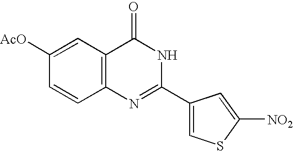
C1([AcO])=CC2=C(C=C1)N=C(C1=CSC([NO2])=C1)NC2=O
